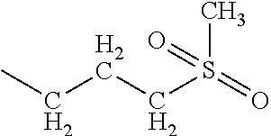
C(CCS(=O)(C)=O)C
